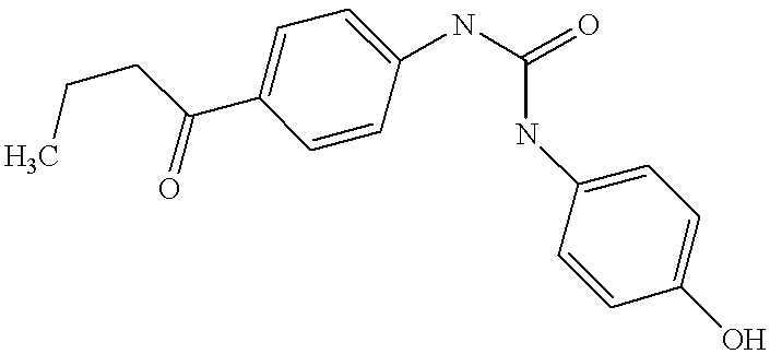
C1(O)=CC=C(NC(NC2=CC=C(C(CCC)=O)C=C2)=O)C=C1
